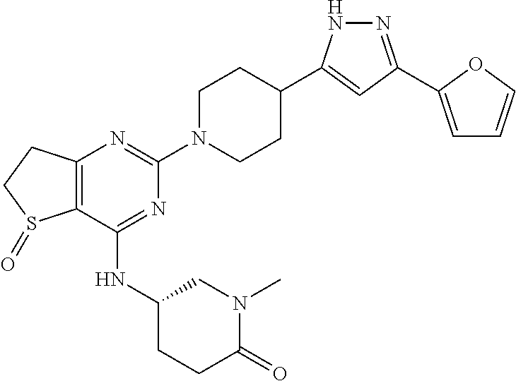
C1(NC2CCC(=O)N(C)C2)=NC(N2CCC(C3=CC(C4=CC=CO4)=NN3)CC2)=NC2=C1S(=O)CC2
